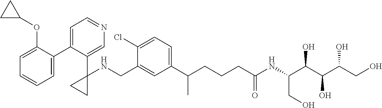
C1(C2=CC=NC=C2C2(NCC3=CC(C(CCCC(NC(C(C(C(CO)O)O)O)CO)=O)C)=CC=C3Cl)CC2)=CC=CC=C1OC1CC1
